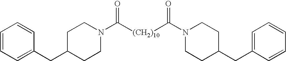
C1=CC=C(CC2CCN(C([(CH2)10]C(N3CCC(CC4=CC=CC=C4)CC3)=O)=O)CC2)C=C1
